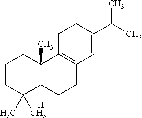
C1CC(C)(C)C2([H])C(C)(C1)C1=C(CC2)C=C(C(C)C)CC1
